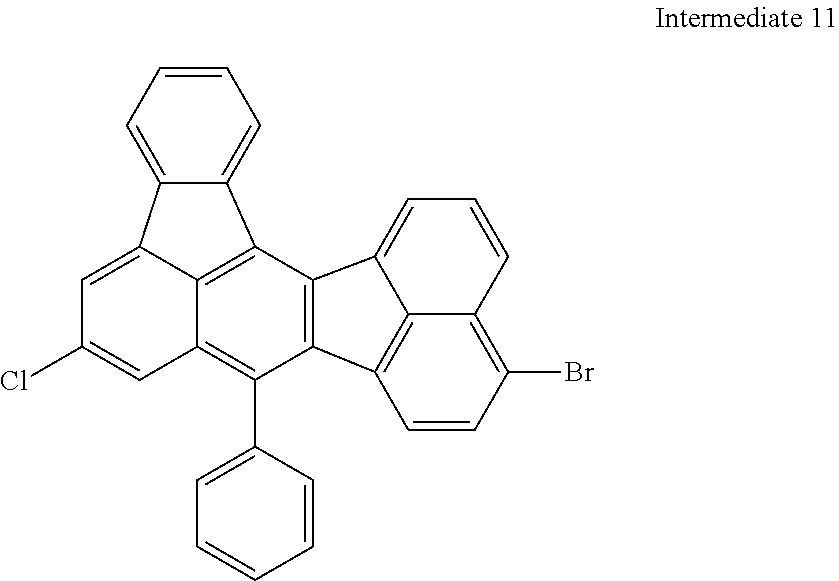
C12=C(C3=CC=CC4=C(Br)C=CC1=C43)C1=C3C(=C2C2=CC=CC=C2)C=C(Cl)C=C3C2=CC=CC=C21
